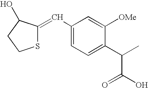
C1(C=C2SCCC2O)=CC=C(C(C(O)=O)C)C([OMe])=C1
